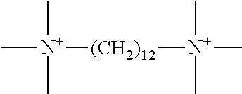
C[N+]([(CH2)12][N+](C)(C)C)(C)C
